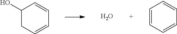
C1(O)CC=CC=C1.O.C1=CC=CC=C1
